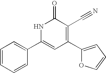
C1(C2=CC(C3=CC=CO3)=C(C#N)C(=O)N2)=CC=CC=C1
